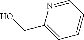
C1(CO)=CC=CC=N1
